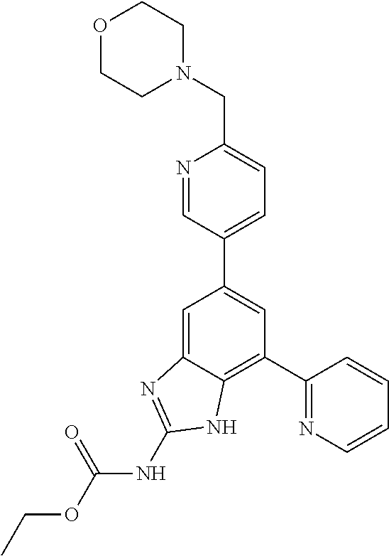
C1=C2C(=C(C3=NC=CC=C3)C=C1C1=CC=C(CN3CCOCC3)N=C1)NC(NC(OCC)=O)=N2
